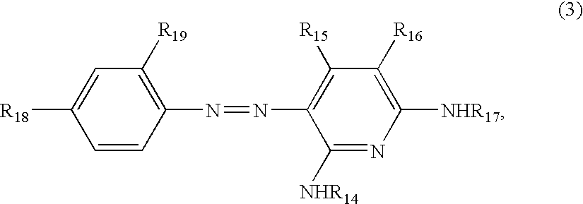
C1=CC(N=NC2=C([R15])C([R16])=C([NHR17])N=C2[NHR14])=C([R19])C=C1[R18]
